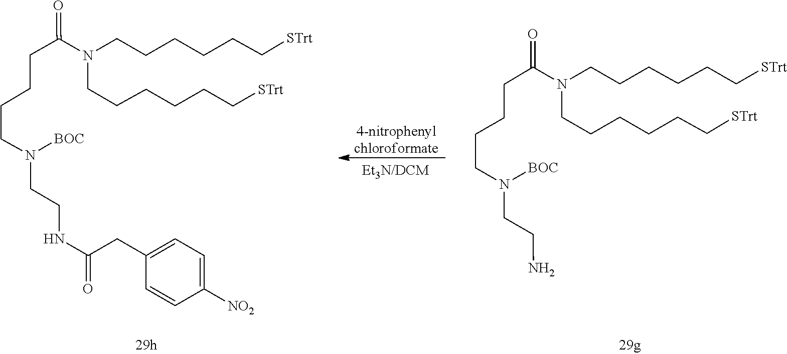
C(CNC(=O)CC1=CC=C([NO2])C=C1)N(CCCCC(N(CCCCCC[STrt])CCCCCC[STrt])=O)[BOC].NCCN(CCCCC(N(CCCCCC[STrt])CCCCCC[STrt])=O)[BOC].[4-nitrophenylchloroformate]
